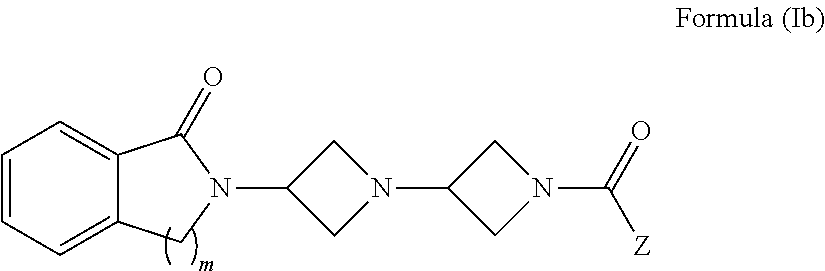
C1(N2CC3=CC=CC=C3C2=O)CN(C2CN(C(=O)[Z])C2)C1
